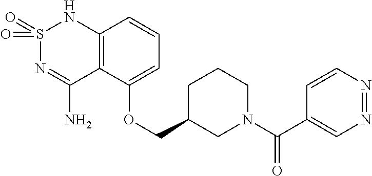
C12=C(C(OCC3CN(C(C4=CN=NC=C4)=O)CCC3)=CC=C1)C(N)=NS(=O)(=O)N2
